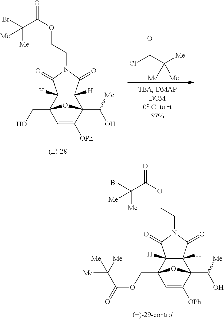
C12(C([Me])O)C3([H])C([H])(C(CO)(C=C1[OPh])O2)C(=O)N(CCOC(=O)C(Br)([Me])[Me])C3=O.ClC(C([Me])([Me])[Me])=O.C12(C([Me])O)C3([H])C([H])(C(COC(=O)C([Me])([Me])[Me])(C=C1[OPh])O2)C(=O)N(CCOC(=O)C(Br)([Me])[Me])C3=O
